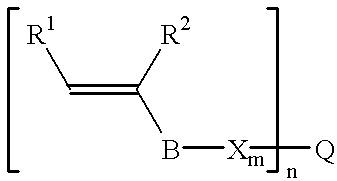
C(=C([R2])B[Xm][Q])[R1]
